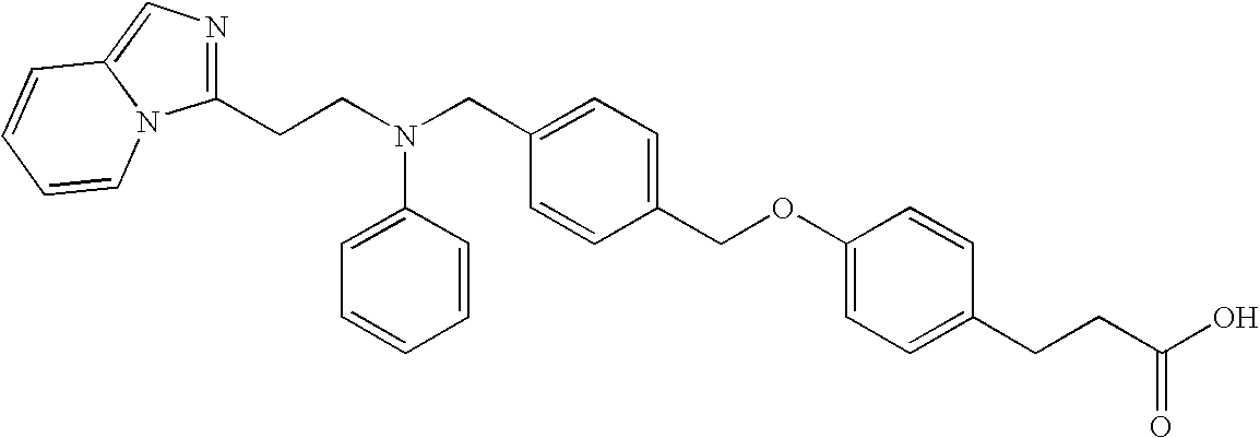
C1(CCN(CC2=CC=C(COC3=CC=C(CCC(O)=O)C=C3)C=C2)C2=CC=CC=C2)=NC=C2N1C=CC=C2
